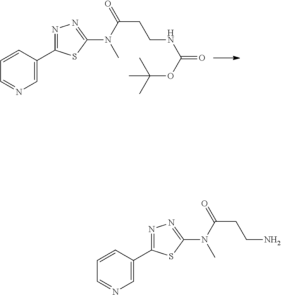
C1=CC=NC=C1C1=NN=C(N(C(=O)CCNC(OC(C)(C)C)=O)C)S1.C1=CC=NC=C1C1=NN=C(N(C(=O)CCN)C)S1
